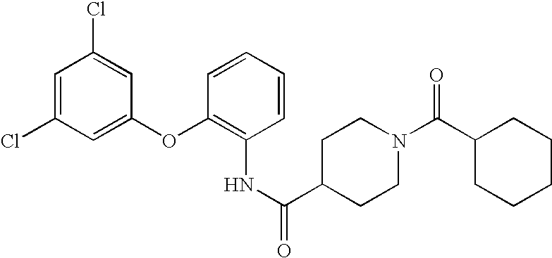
C1=C(Cl)C=C(OC2=C(NC(=O)C3CCN(C(C4CCCCC4)=O)CC3)C=CC=C2)C=C1Cl
